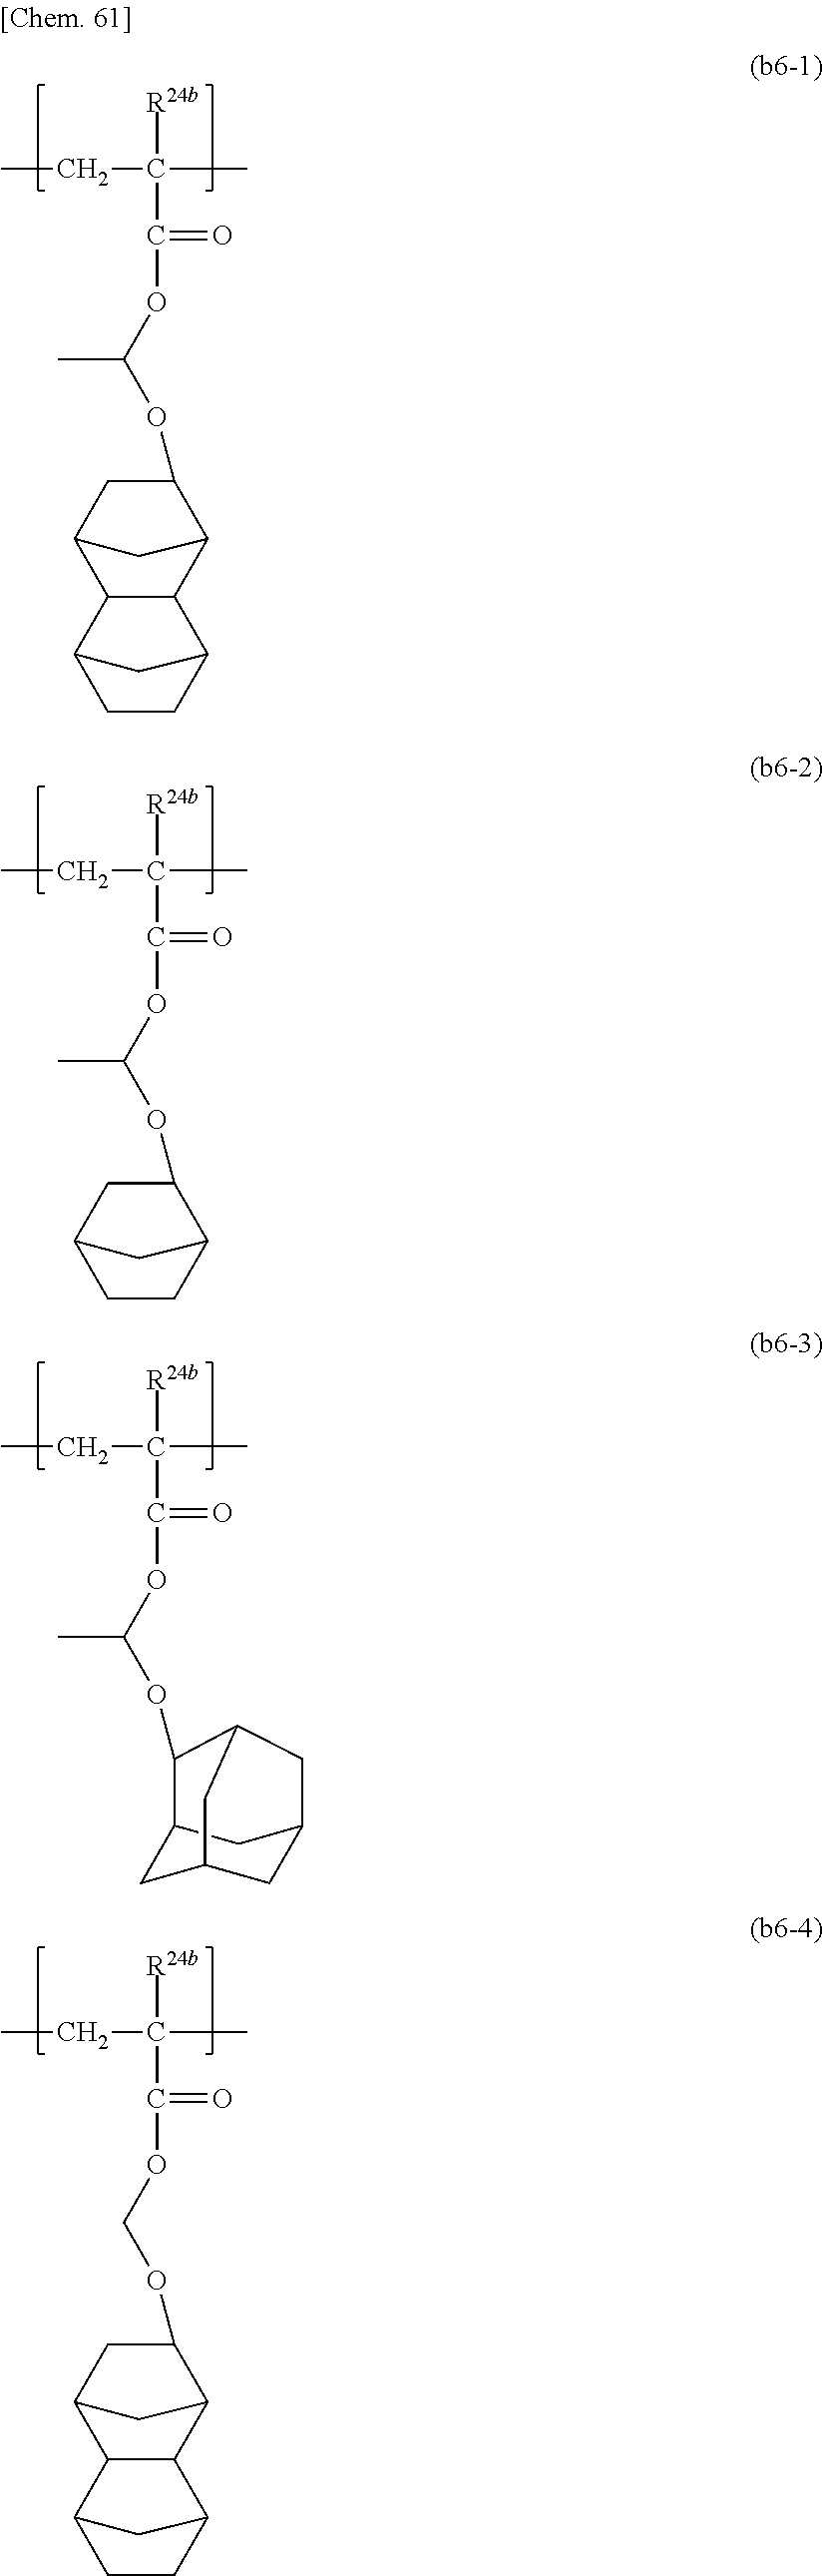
C12C(C3C(OC(OC(C([R24b])(C)CC)=O)C)CC1C3)C1CCC2C1.C1CC2C(OC(OC(C([R24b])(C)CC)=O)C)CC1C2.C1(OC(OC(C([R24b])(C)CC)=O)C)C2CC3CC(C2)CC1C3.C12C(C3C(OCOC(C([R24b])(C)CC)=O)CC1C3)C1CCC2C1
